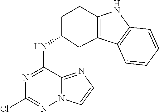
ClC1=NN2C(=NC=C2)C(NC2CC3=C(NC4=C3C=CC=C4)CC2)=N1
